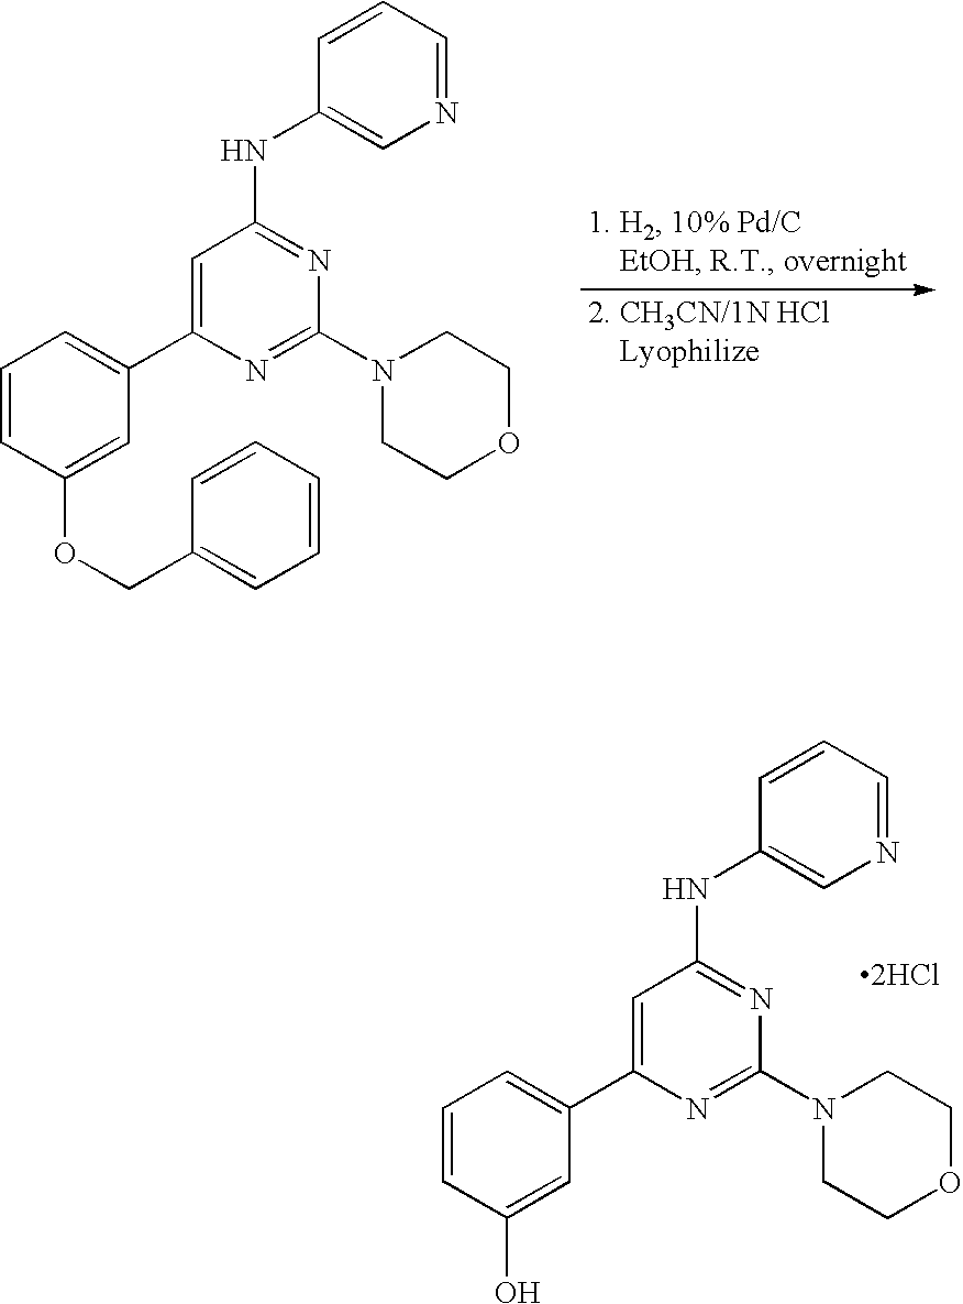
C1=CC(O)=CC(C2=CC(NC3=CN=CC=C3)=NC(N3CCOCC3)=N2)=C1.[2HCl].C1=CC(OCC2=CC=CC=C2)=CC(C2=CC(NC3=CN=CC=C3)=NC(N3CCOCC3)=N2)=C1
